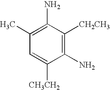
C1(N)=C(C)C=C([CH3CH2])C(N)=C1[CH2CH3]
